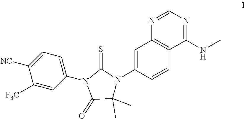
C1([F3C])=CC(N2C(=O)C(C)(C)N(C3=CC4=C(C=C3)C(NC)=NC=N4)C2=S)=CC=C1[NC]
